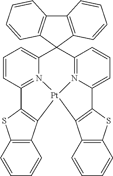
C1=CC2=N3C(=C1)C1(C4=N5C(=CC=C4)C4=C(C6=C(S4)C=CC=C6)[Pt]35C3=C2SC2=C3C=CC=C2)C2=C(C3=C1C=CC=C3)C=CC=C2
